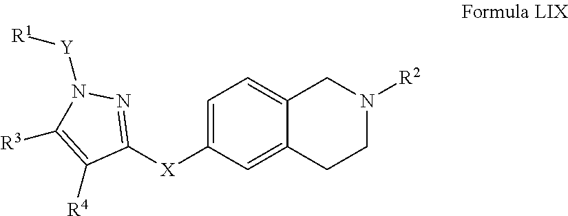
C1=C([X]C2=NN([Y][R1])C([R3])=C2[R4])C=C2C(=C1)CN([R2])CC2
